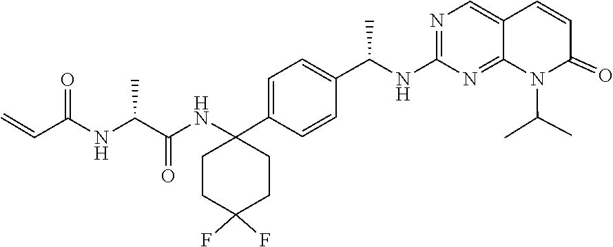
C12=NC(NC(C3=CC=C(C4(NC(=O)C(NC(C=C)=O)C)CCC(F)(F)CC4)C=C3)C)=NC=C1C=CC(=O)N2C(C)C
